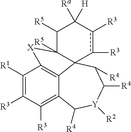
C1([R1])=C([R3])C([R3])=C2C3=C1[X]C1([R5])C3(C([R4])C([R4])[Y]([R2])C2[R4])c([R3])c([R3])C([Ra])([H])C1[R5]
